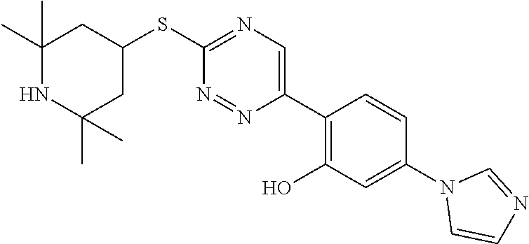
S(C1=NC=C(C2=C(O)C=C(N3C=CN=C3)C=C2)N=N1)C1CC(C)(C)NC(C)(C)C1
